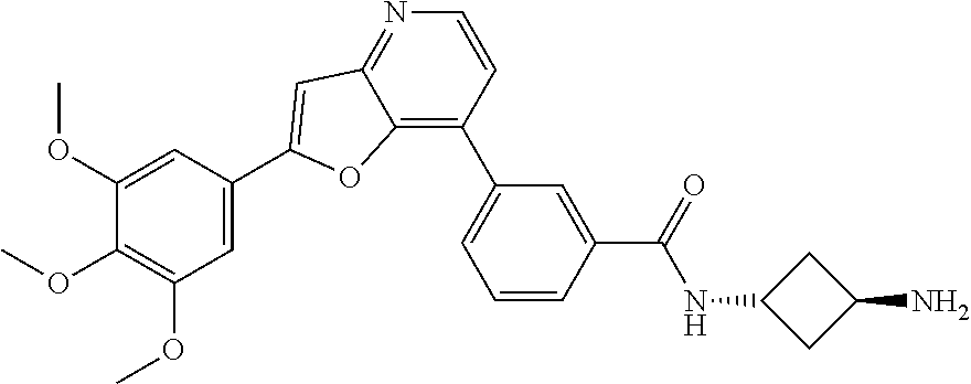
C1(OC)=C(OC)C=C(C2=CC3=NC=CC(C4=CC=CC(C(NC5CC(N)C5)=O)=C4)=C3O2)C=C1OC
